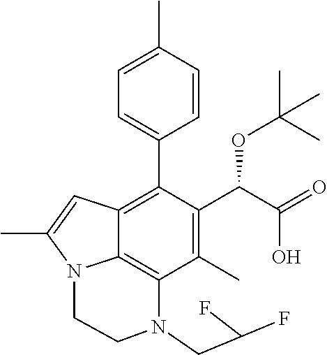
C1=C(C)C=CC(C2=C3C4=C(C(C)=C2C(C(=O)O)OC(C)(C)C)N(CC(F)F)CCN4C(C)=C3)=C1
